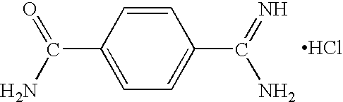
C1=CC(C(=O)N)=CC=C1C(=N)N.Cl
